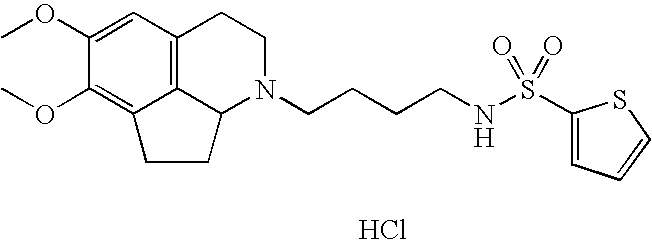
C12=C3C=C(OC)C(OC)=C1CCC2N(CCCCNS(C1=CC=CS1)(=O)=O)CC3.Cl
